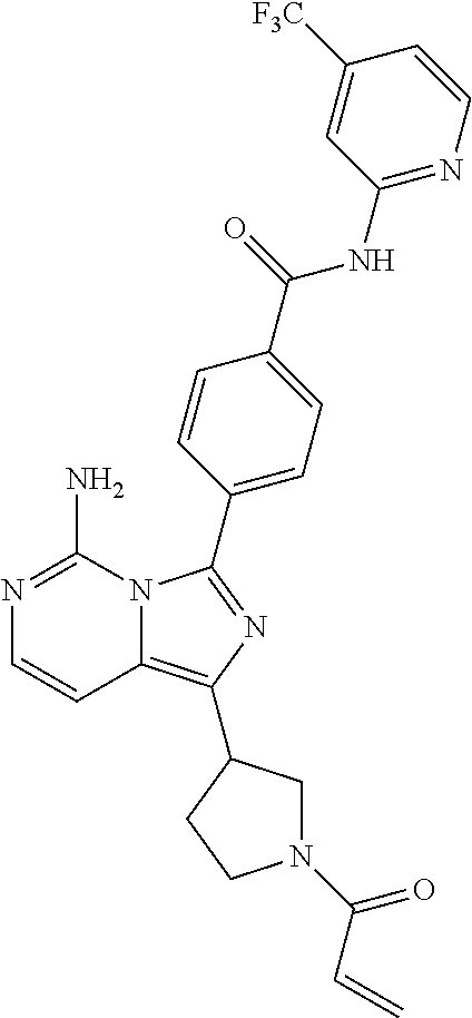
N12C(=C(C3CN(C(C=C)=O)CC3)N=C1C1=CC=C(C(=O)NC3=NC=CC([F3C])=C3)C=C1)C=CN=C2N
